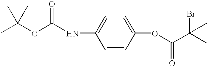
CC(OC(NC1=CC=C(OC(C(C)(Br)C)=O)C=C1)=O)(C)C
